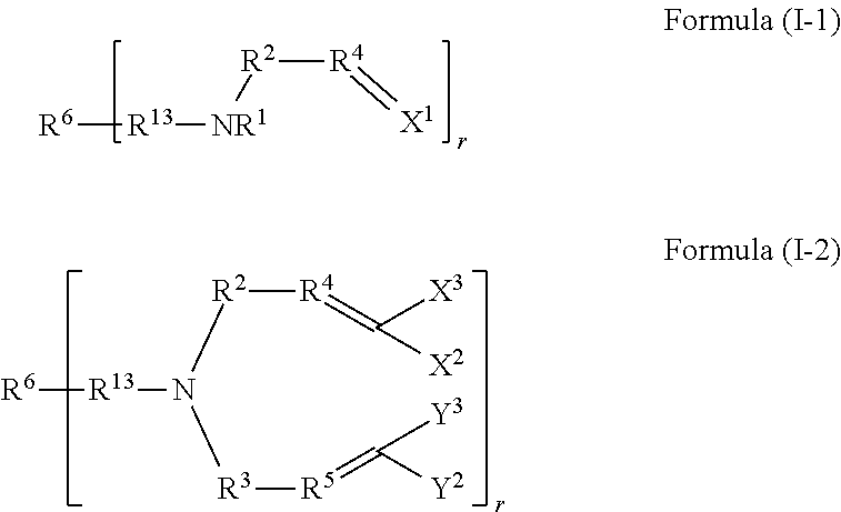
[R6][R13][NR1][R2][R4]=[X1].[R6][R13]N([R2][R4]=C([X3])[X2])[R3][R5]=C([Y3])[Y2]
